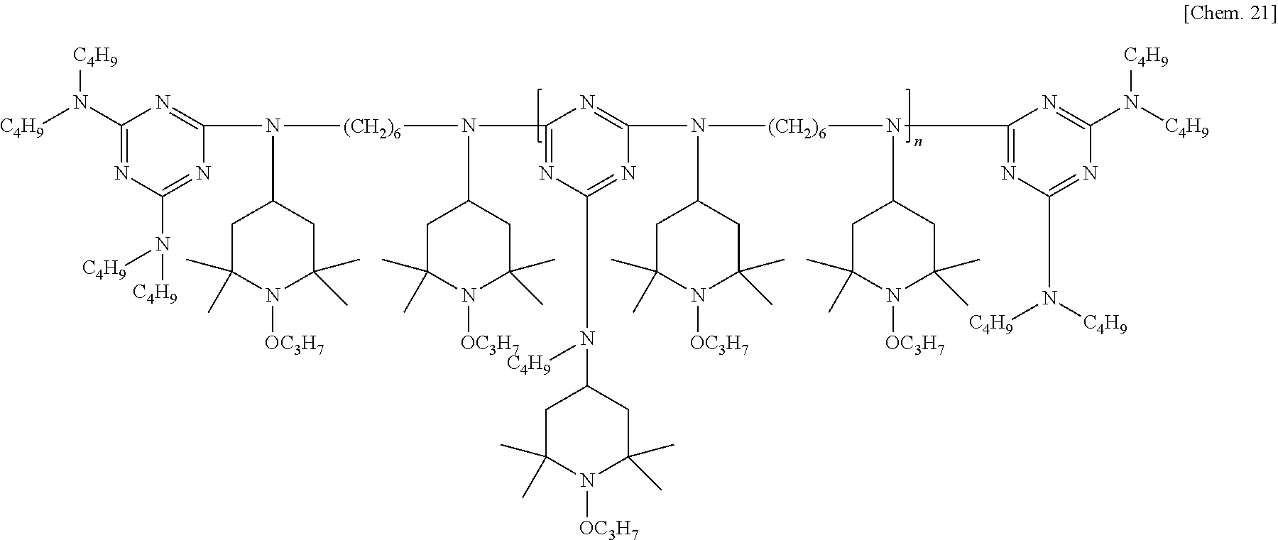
C1(N([C4H9])[C4H9])=NC(N([C4H9])[C4H9])=NC(N([(CH2)6]N(C2CC(C)(C)N([OC3H7])C(C)(C)C2)C2=NC(N([C4H9])C3CC(C)(C)N([OC3H7])C(C)(C)C3)=NC(N([(CH2)6]N(C3=NC(N([C4H9])[C4H9])=NC(N([C4H9])[C4H9])=N3)C3CC(C)(C)N([OC3H7])C(C)(C)C3)C3CC(C)(C)N([OC3H7])C(C)(C)C3)=N2)C2CC(C)(C)N([OC3H7])C(C)(C)C2)=N1
